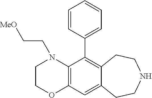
C1COC2=C(N1CC[OMe])C(C1=CC=CC=C1)=C1C(=C2)CCNCC1
